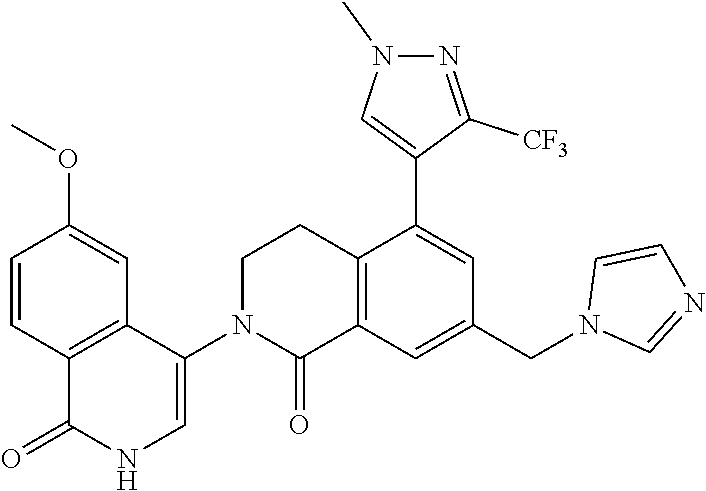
C1N(C2=CNC(=O)C3=C2C=C(OC)C=C3)C(=O)C2=C(C1)C(C1=CN(C)N=C1[CF3])=CC(CN1C=NC=C1)=C2
